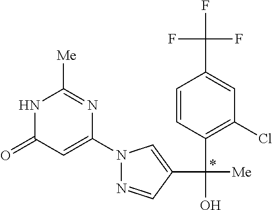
N1=CC(C(O)([Me])C2=C(Cl)C=C(C(F)(F)F)C=C2)=CN1C1=CC(=O)NC([Me])=N1
